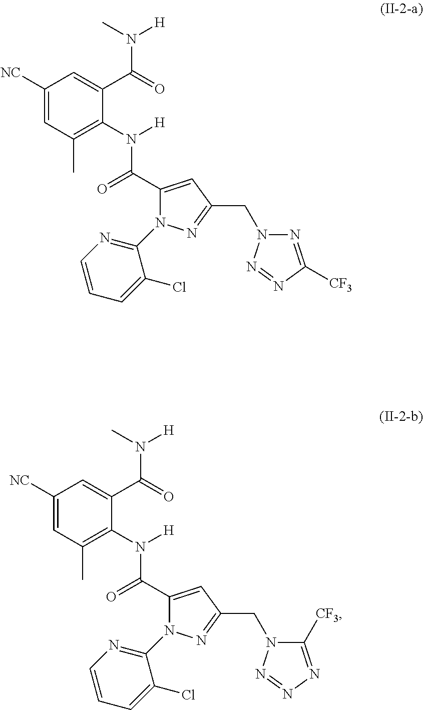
C1([NC])=CC(C)=C(N([H])C(=O)C2=CC(CN3N=C([CF3])N=N3)=NN2C2=NC=CC=C2Cl)C(C(=O)N(C)[H])=C1.C1([NC])=CC(C)=C(N([H])C(=O)C2=CC(CN3C([CF3])=NN=N3)=NN2C2=NC=CC=C2Cl)C(C(=O)N(C)[H])=C1
